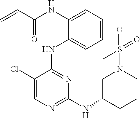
N(C1=CC=CC=C1NC1=NC(NC2CCCN(S(=O)(=O)C)C2)=NC=C1Cl)C(C=C)=O
